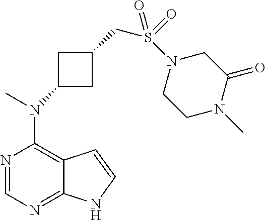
N1=CN=C2C(=C1N(C)C1CC(CS(=O)(=O)N3CCN(C)C(=O)C3)C1)C=CN2
